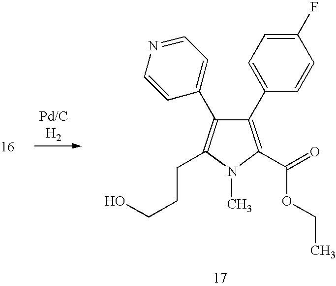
C1(C2=CC=C(F)C=C2)=C(C(OCC)=O)N(C)C(CCCO)=C1C1=CC=NC=C1
